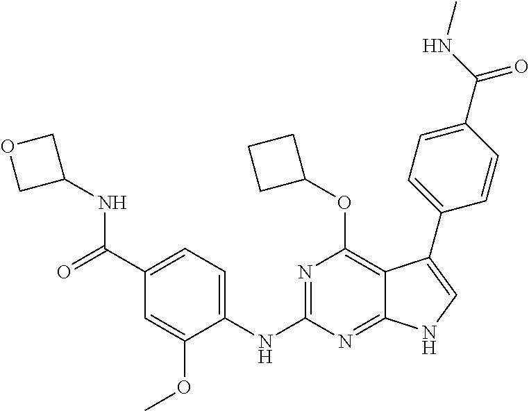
C1(C2=CNC3=NC(NC4=CC=C(C(=O)NC5COC5)C=C4OC)=NC(OC4CCC4)=C32)=CC=C(C(NC)=O)C=C1
